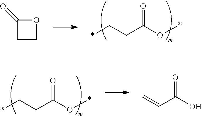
*CCC(O*)=O.C1(=O)CCO1.*CCC(O*)=O.C=CC(O)=O
